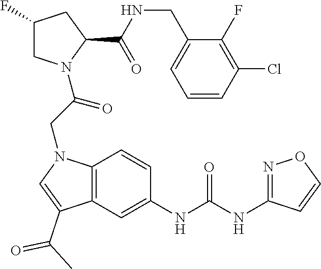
C(NC(C1CC(F)CN1C(CN1C2=C(C(C(C)=O)=C1)C=C(NC(NC1=NOC=C1)=O)C=C2)=O)=O)C1=CC=CC(Cl)=C1F
